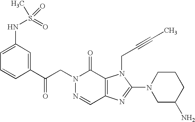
C(N1N=CC2=C(C1=O)N(CC#CC)C(N1CC(N)CCC1)=N2)C(C1=CC(NS(=O)(=O)C)=CC=C1)=O
